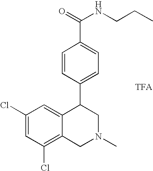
C1(Cl)=C2C(=CC(Cl)=C1)C(C1=CC=C(C(NCCC)=O)C=C1)CN(C)C2.[TFA]
